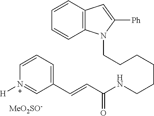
C(CCCCCNC(C=CC1=CC=C[N+]([H])=C1)=O)N1C2=C(C=C1[Ph])C=CC=C2.[MeO2SO-]
